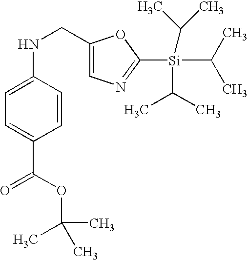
C1=CC(NCC2=CN=C([Si](C(C)C)(C(C)C)C(C)C)O2)=CC=C1C(OC(C)(C)C)=O
